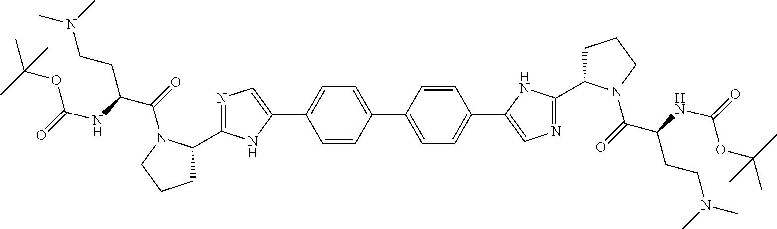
N1=C(C2CCCN2C(=O)C(CCN(C)C)NC(=O)OC(C)(C)C)NC(C2=CC=C(C3=CC=C(C4=CN=C(C5CCCN5C(=O)C(CCN(C)C)NC(=O)OC(C)(C)C)N4)C=C3)C=C2)=C1
